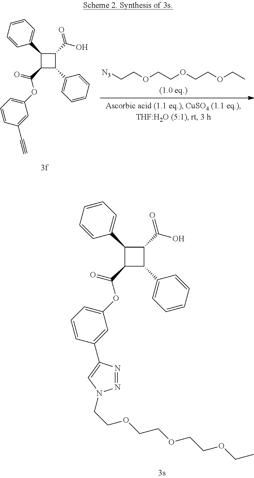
C1(C(OC2=CC=CC(C3=CN(CCOCCOCCOCC)N=N3)=C2)=O)C(C2=CC=CC=C2)C(C(O)=O)C1C1=CC=CC=C1.[N3]CCOCCOCCOCC.C1(C(OC2=CC=CC(C#C)=C2)=O)C(C2=CC=CC=C2)C(C(O)=O)C1C1=CC=CC=C1
